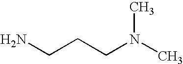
CN(C)CCCN
